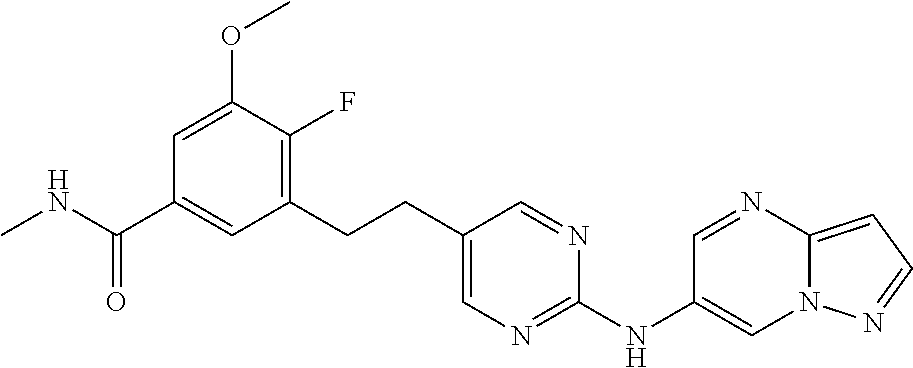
C1=C(OC)C(F)=C(CCC2=CN=C(NC3=CN4C(=CC=N4)N=C3)N=C2)C=C1C(NC)=O
